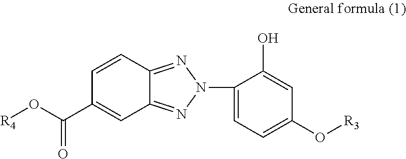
C1=CC2=NN(C3=CC=C(O[R3])C=C3O)N=C2C=C1C(O[R4])=O
